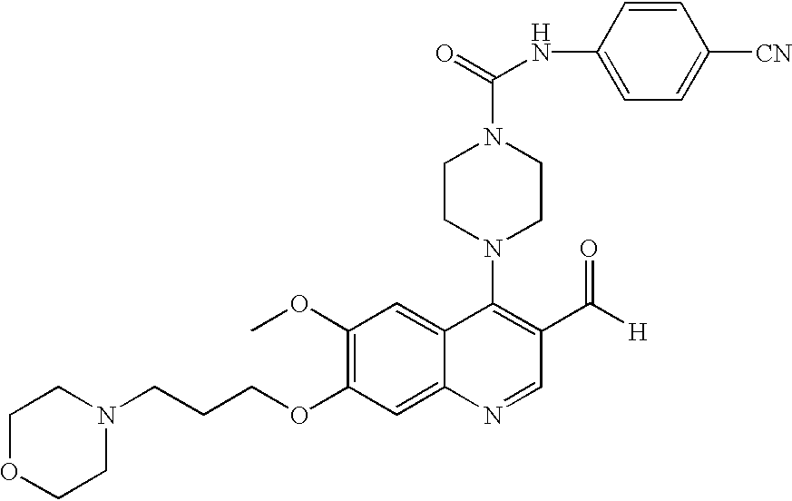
C1(OC)=C(OCCCN2CCOCC2)C=C2C(=C1)C(N1CCN(C(=O)NC3=CC=C([CN])C=C3)CC1)=C(C([H])=O)C=N2
